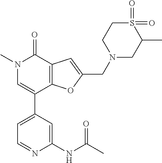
C1=C(C2=CN(C)C(=O)C3=C2OC(CN2CC(C)S(=O)(=O)CC2)=C3)C=C(NC(C)=O)N=C1
